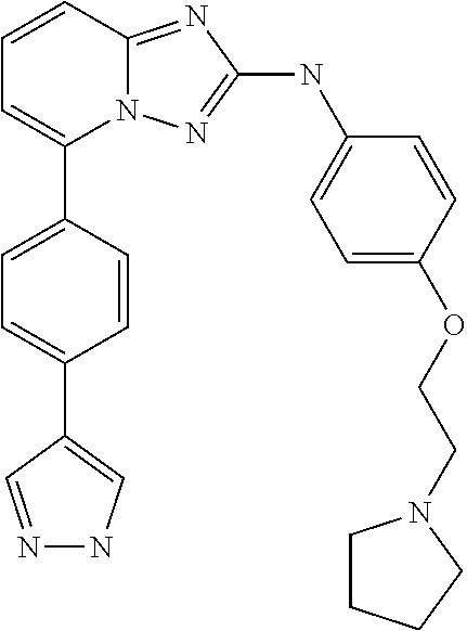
C1=CC2=NC(NC3=CC=C(OCCN4CCCC4)C=C3)=NN2C(C2=CC=C(C3=CNN=C3)C=C2)=C1
